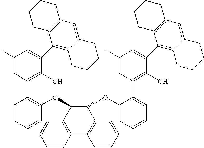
C1(C)=CC(C2=C(OC3C4=C(C5=C(C3OC3=CC=CC=C3C3=C(O)C(C6=C7C(=CC8=C6CCCC8)CCCC7)=CC(C)=C3)C=CC=C5)C=CC=C4)C=CC=C2)=C(O)C(C2=C3C(=CC4=C2CCCC4)CCCC3)=C1
